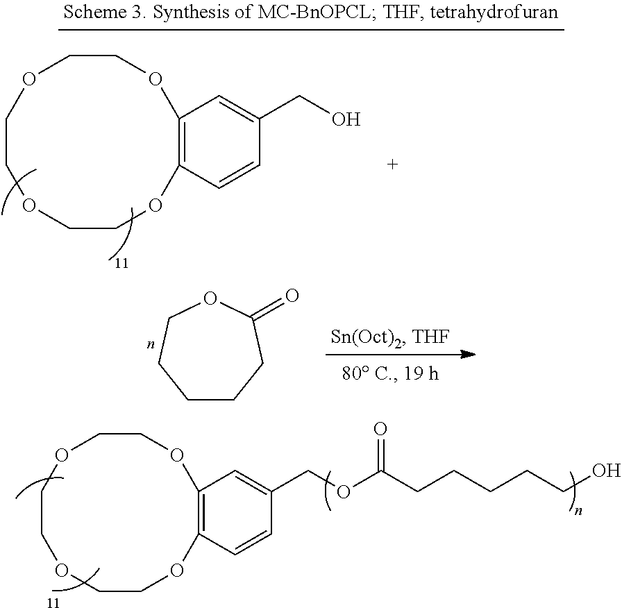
C1=CC(COC(CCCCCO)=O)=CC2=C1OCCOCCOCCO2.C1CCC(=O)OCC1.C1=CC(CO)=CC2=C1OCCOCCOCCO2
